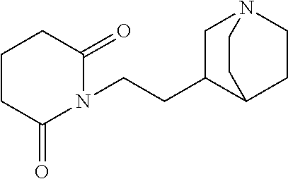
N1(CCC2CN3CCC2CC3)C(=O)CCCC1=O
